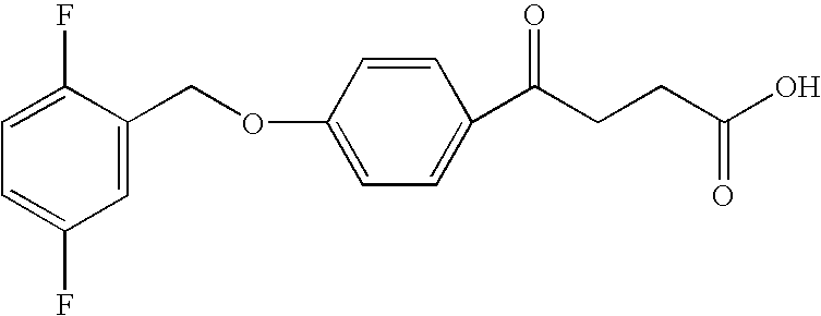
C1=C(OCC2=CC(F)=CC=C2F)C=CC(C(CCC(O)=O)=O)=C1
